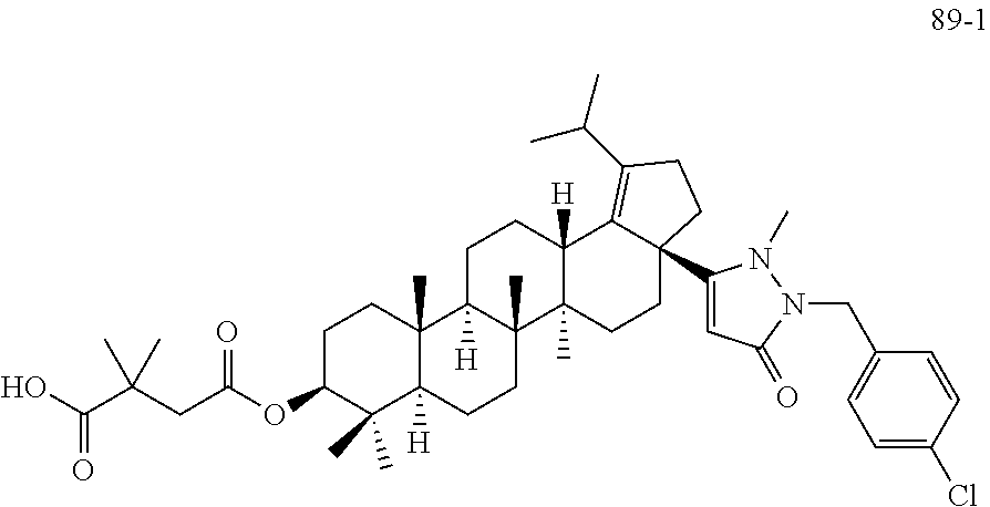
C1C(OC(CC(C(O)=O)(C)C)=O)C(C)(C)C2([H])C(C)(C1)C1([H])C(C)(CC2)C2(C)C([H])(CC1)C1=C(C(C)C)CCC1(C1=CC(=O)N(CC3=CC=C(Cl)C=C3)N1C)CC2
